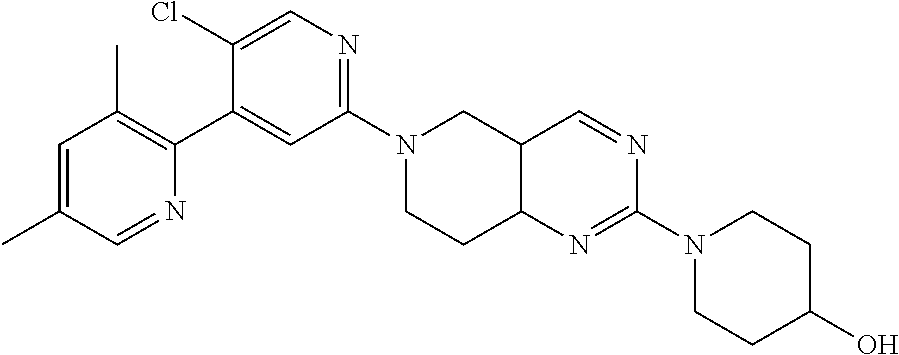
N1(C2=NC=C(Cl)C(C3=C(C)C=C(C)C=N3)=C2)CCC2C(C1)C=NC(N1CCC(O)CC1)=N2
